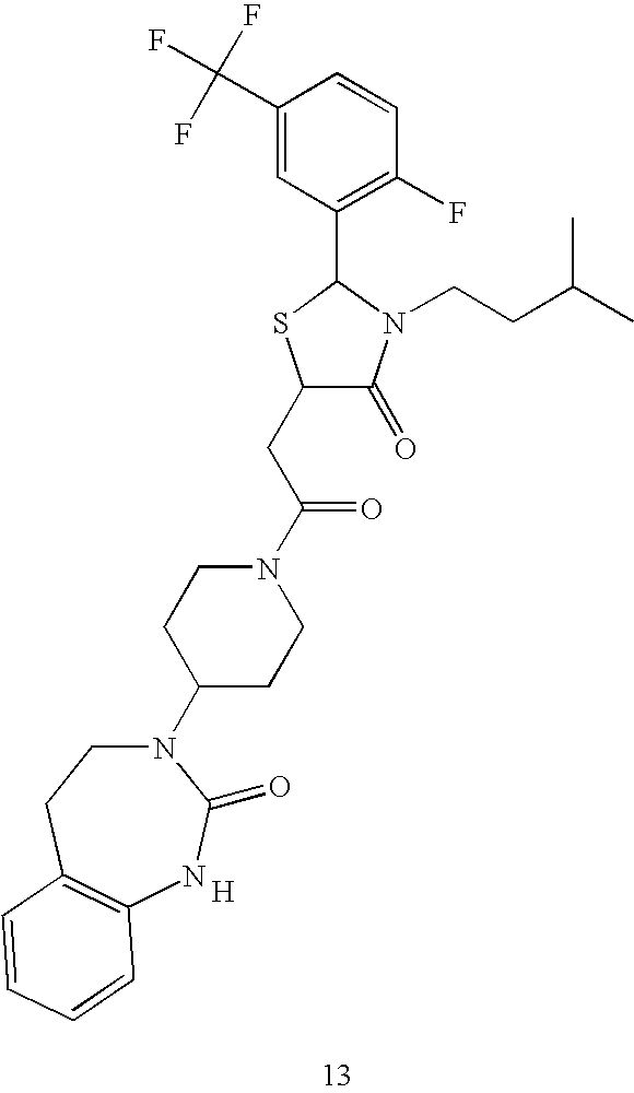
C1(CC(N2CCC(N3CCC4=C(NC3=O)C=CC=C4)CC2)=O)C(=O)N(CCC(C)C)C(C2=C(F)C=CC(C(F)(F)F)=C2)S1.[H]
